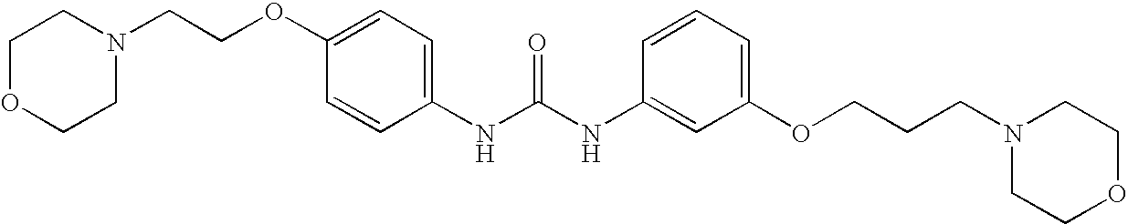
C1OCCN(CCOC2=CC=C(NC(NC3=CC(OCCCN4CCOCC4)=CC=C3)=O)C=C2)C1
